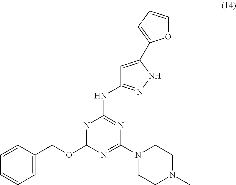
N1=C(OCC2=CC=CC=C2)N=C(N2CCN(C)CC2)N=C1NC1=NNC(C2=CC=CO2)=C1
